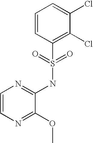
C1=CN=C(OC)C(NS(C2=C(Cl)C(Cl)=CC=C2)(=O)=O)=N1
